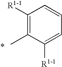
C1([R1-1])=C(C)C([R1-1])=CC=C1
